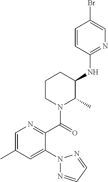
C1(NC2C(C)N(C(=O)C3=NC=C(C)C=C3N3N=CC=N3)CCC2)=NC=C(Br)C=C1
